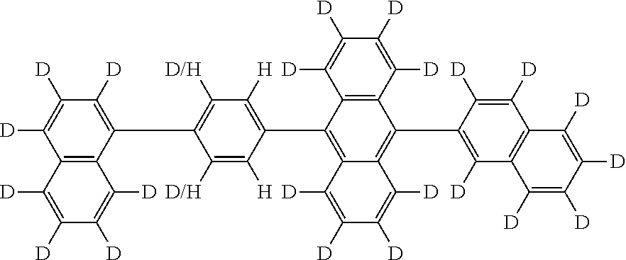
C12=C(C([D])=C([D])C([D])=C1[D])C(C1=C([D])C3=C(C([D])=C1[D])C([D])=C([D])C([D])=C3[D])=C1C(=C2C2=C([H])C([D/H])=C(C3=C([D])C([D])=C([D])C4=C3C([D])=C([D])C([D])=C4[D])C([D/H])=C2[H])C([D])=C([D])C([D])=C1[D]
